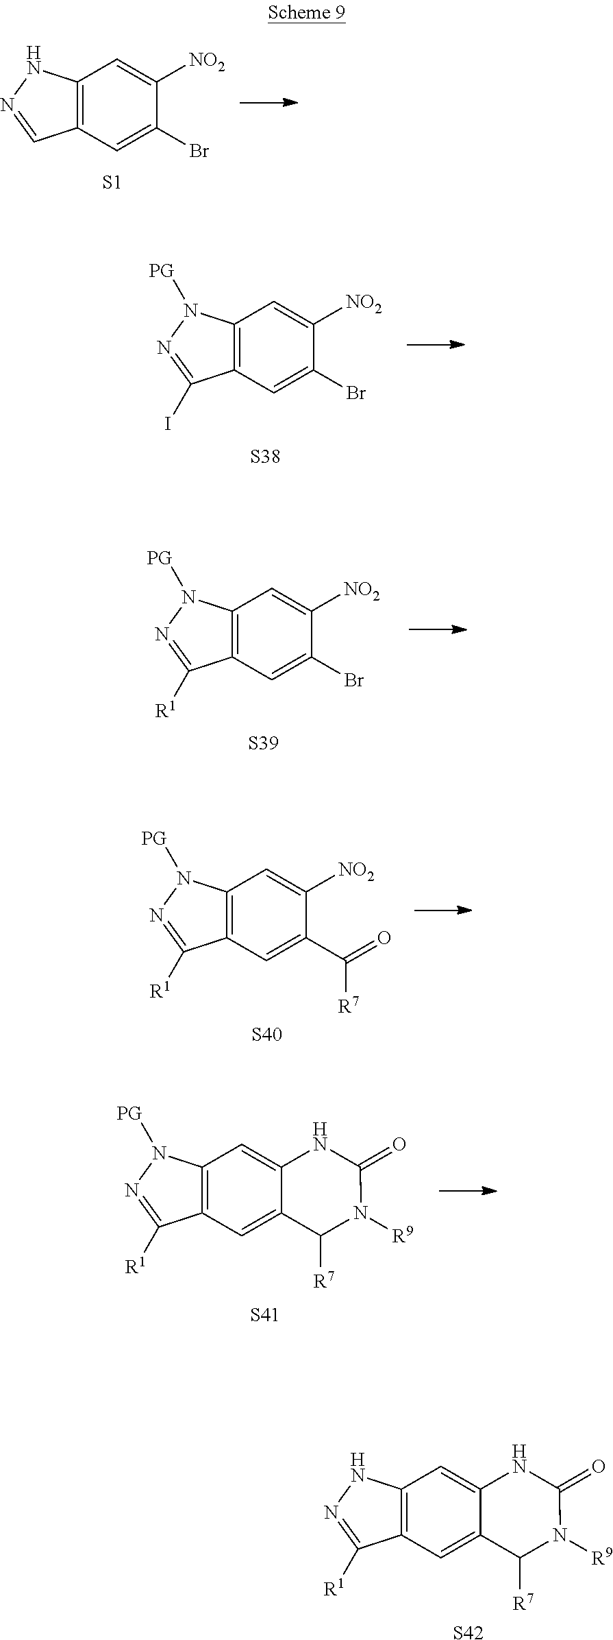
C12=C(C=C(Br)C([NO2])=C1)C=NN2.[S1].C12=C(C=C(Br)C([NO2])=C1)C(I)=NN2[PG].[S38].C12=C(C=C(Br)C([NO2])=C1)C([R1])=NN2[PG].[S39].C12=C(C=C(C(=O)[R7])C([NO2])=C1)C([R1])=NN2[PG].[S40].C12=C(C=C3C(=C1)NC(=O)N([R9])C3[R7])C([R1])=NN2[PG].[S41].C12=C(C=C3C(=C1)NC(=O)N([R9])C3[R7])C([R1])=NN2.[S42]
